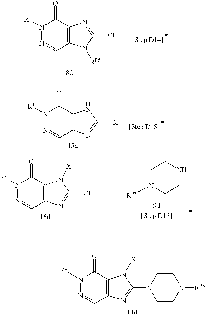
N1([R1])N=CC2=C(C1=O)N=C(Cl)N2[RP5].N1([R1])N=CC2=C(C1=O)NC(Cl)=N2.N1([R1])N=CC2=C(C1=O)N([X])C(Cl)=N2.C1N([RP3])CCNC1.N1([R1])N=CC2=C(C1=O)N([X])C(N1CCN([RP3])CC1)=N2
